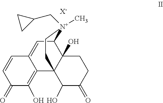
C1(=O)C(O)=C2C(=CC3C4(O)C2(C(O)C(=O)CC4)CC[N+]3(CC2CC2)C)C=C1.[X-]
